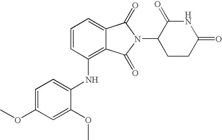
C1(NC2=C3C(=CC=C2)C(=O)N(C2CCC(=O)NC2=O)C3=O)=CC=C(OC)C=C1OC
